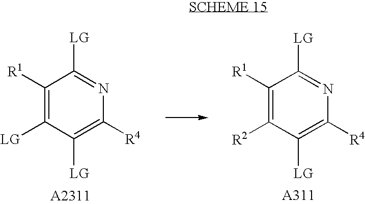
C1([R1])=C([LG])C([LG])=C([R4])N=C1[LG].C1([R1])=C([R2])C([LG])=C([R4])N=C1[LG]
